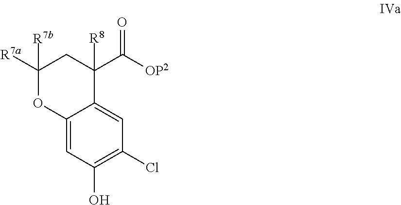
C1([R7a])([R7b])OC2=CC(O)=C(Cl)C=C2C([R8])(C([OP2])=O)C1
